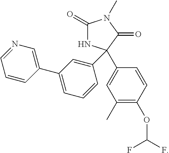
C1(=O)NC(C2=CC(C)=C(OC(F)F)C=C2)(C2=CC(C3=CN=CC=C3)=CC=C2)C(=O)N1C
